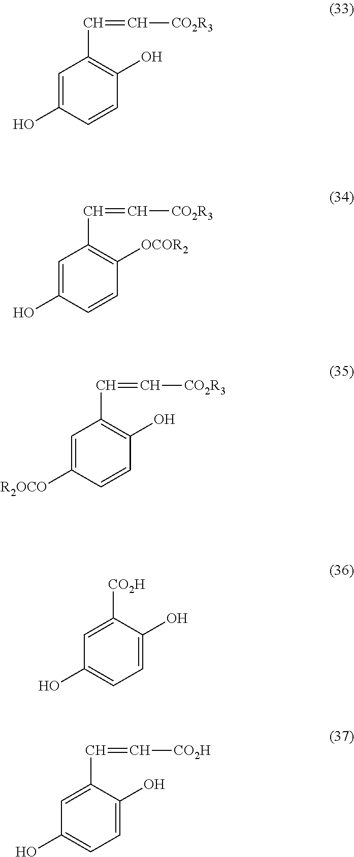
C1=C(O)C=CC(O)=C1C=C[CO2R3].C1=C(O)C=CC([OCOR2])=C1C=C[CO2R3].C1=C([R2OCO])C=CC(O)=C1C=C[CO2R3].C1=C([CO2H])C(O)=CC=C1O.C1=C(C=C[CO2H])C(O)=CC=C1O
